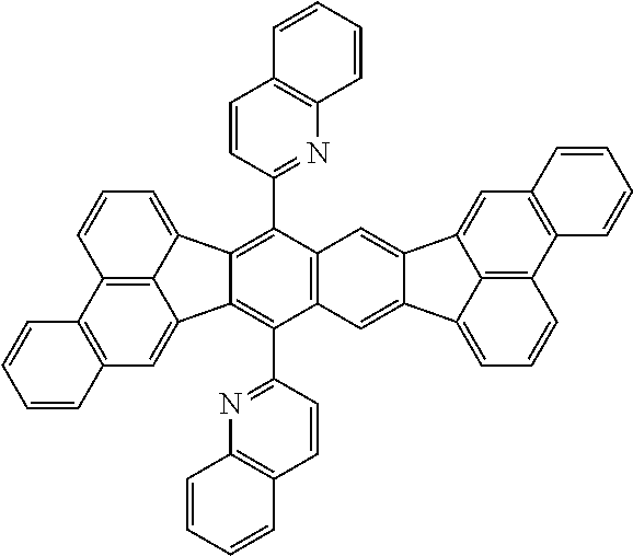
C12=C3C(=CC=C1)C1=C(C4=NC5=C(C=C4)C=CC=C5)C4=C(C(C5=NC6=C(C=C5)C=CC=C6)=C1C3=CC1=C2C=CC=C1)C=C1C(=C4)C2=CC3=C(C4=C2C1=CC=C4)C=CC=C3
